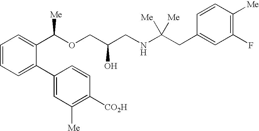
C1=CC=C(C2=CC([Me])=C([CO2H])C=C2)C(C(OCC(CNC(CC2=CC(F)=C([Me])C=C2)([Me])[Me])O)[Me])=C1
